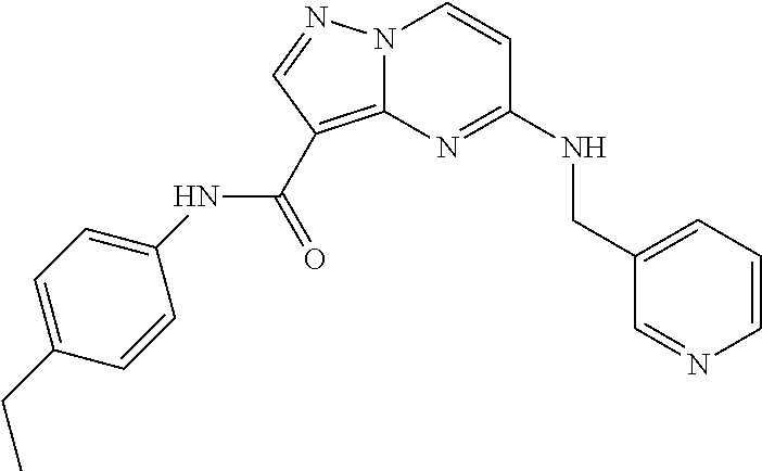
C1=CN=CC(CNC2=NC3=C(C(NC4=CC=C(CC)C=C4)=O)C=NN3C=C2)=C1
